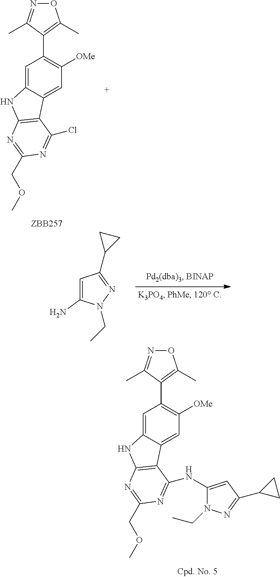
C1=C2C(=CC([OMe])=C1C1=C(C)ON=C1C)C1=C(N2)N=C(COC)N=C1Cl.C1=C(N)N(CC)N=C1C1CC1.C1=C2C(=CC([OMe])=C1C1=C(C)ON=C1C)C1=C(N2)N=C(COC)N=C1NC1=CC(C2CC2)=NN1CC
